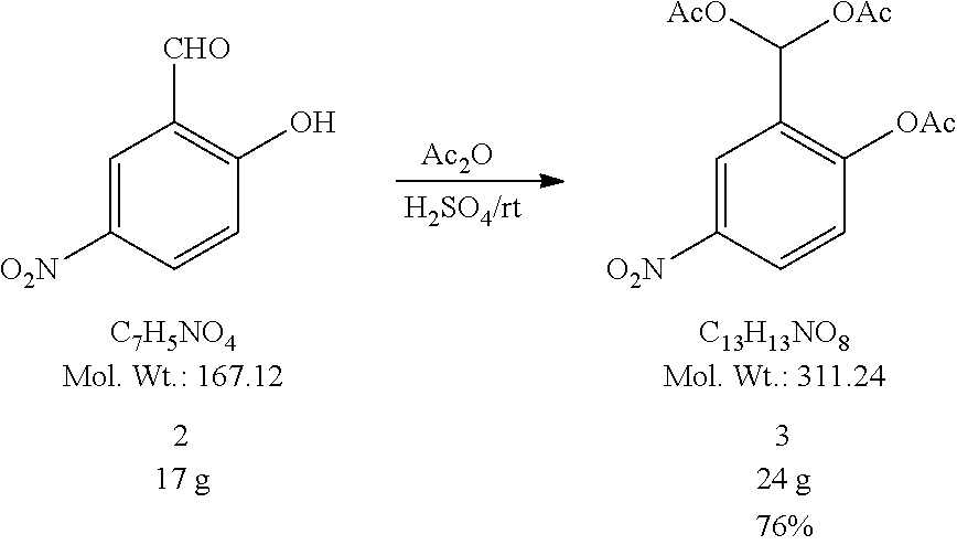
C1=C([O2N])C=CC(O)=C1[CHO].[Ac2O].C1=C([O2N])C=CC([OAc])=C1C([AcO])[OAc]
